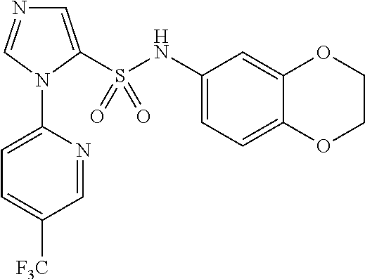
C1=C(S(NC2=CC=C3C(=C2)OCCO3)(=O)=O)N(C2=CC=C([F3C])C=N2)C=N1
